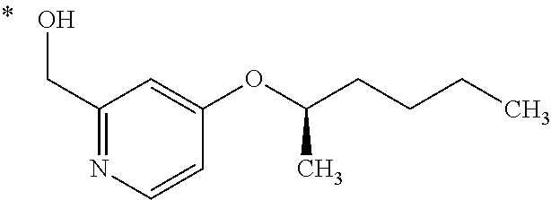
C1(CO)=NC=CC(OC(CCCC)C)=C1
